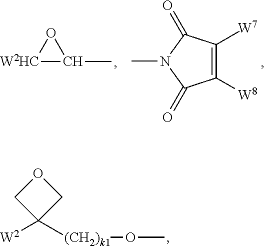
[W2HC]1C(C)O1.C1([W8])=C([W7])C(=O)N(C)C1=O.[W2]C1([(CH2)k1]OC)COC1
